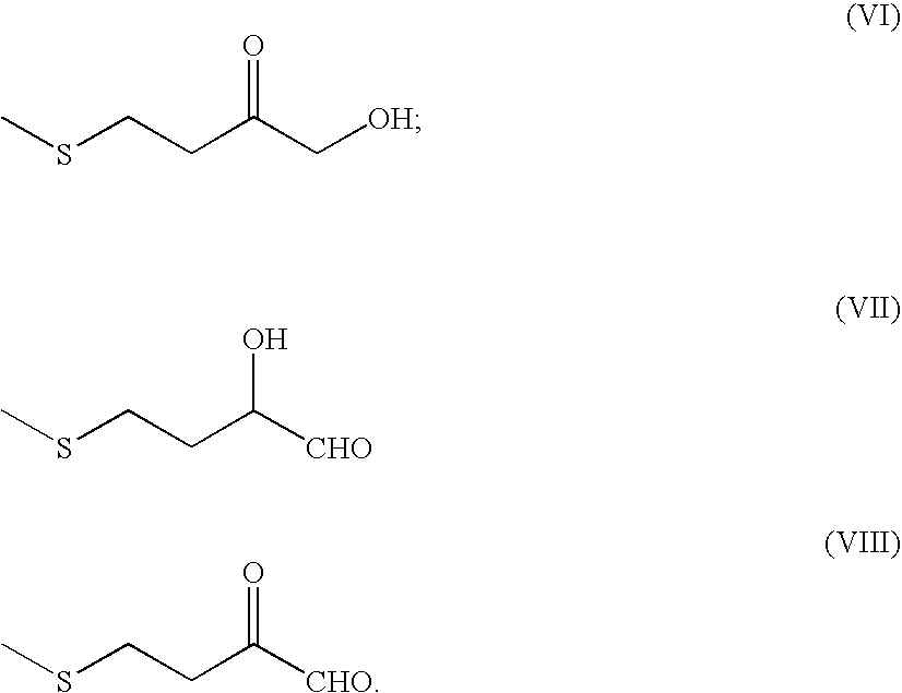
CSCCC(C[OH])=O.CSCCC([CHO])O.CSCCC([CHO])=O
